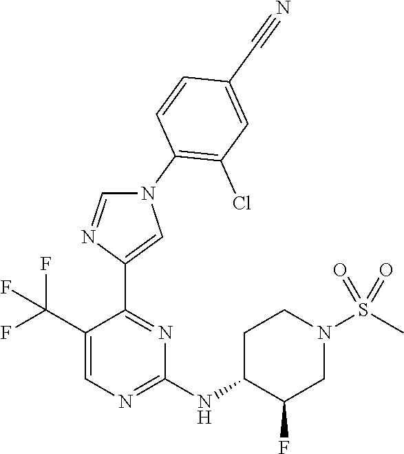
C1(C(F)(F)F)=CN=C(NC2C(F)CN(S(C)(=O)=O)CC2)N=C1C1=CN(C2=C(Cl)C=C(C#N)C=C2)C=N1
